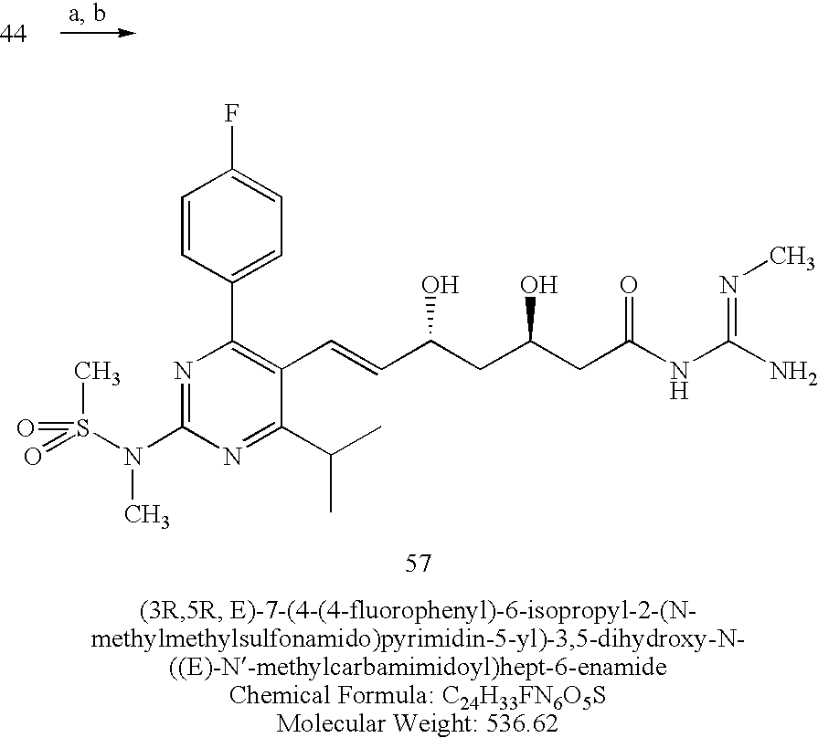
CS(N(C1=NC(C2=CC=C(F)C=C2)=C(C=CC(CC(CC(NC(N)=NC)=O)O)O)C(C(C)C)=N1)C)(=O)=O
